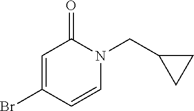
C1=C(Br)C=CN(CC2CC2)C1=O
